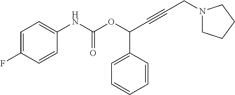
C1=C(NC(OC(C#CCN2CCCC2)C2=CC=CC=C2)=O)C=CC(F)=C1
